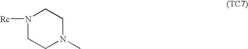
N1([Rc])CCN(C)CC1
